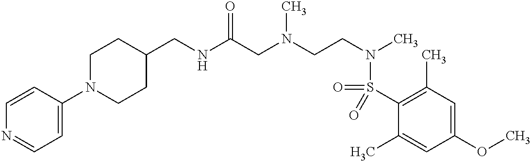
C1(CNC(CN(CCN(C)S(C2=C(C)C=C(OC)C=C2C)(=O)=O)C)=O)CCN(C2=CC=NC=C2)CC1
